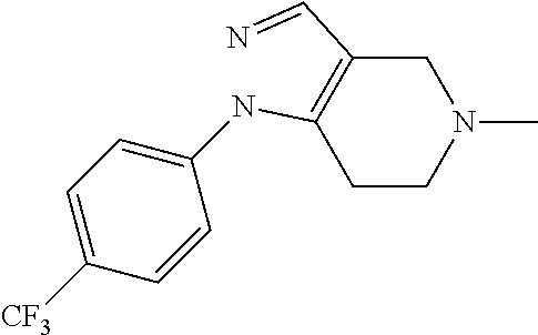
C1C(C=N)=C(NC2=CC=C([CF3])C=C2)CCN1C
